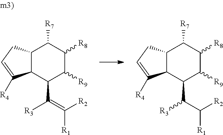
C12C(CC=C1[R4])C([R7])C([R8])C([R9])C2C([R3])C([R2])[R1].C12C(CC=C1[R4])C([R7])C([R8])C([R9])C2C([R3])=C([R2])[R1]
